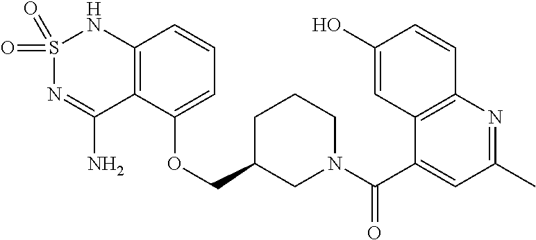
C12=C(C(OCC3CN(C(C4=CC(C)=NC5=C4C=C(O)C=C5)=O)CCC3)=CC=C1)C(N)=NS(=O)(=O)N2
